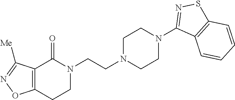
N1(CCN2CCN(C3=NSC4=C3C=CC=C4)CC2)C(=O)C2=C(CC1)ON=C2[Me]
